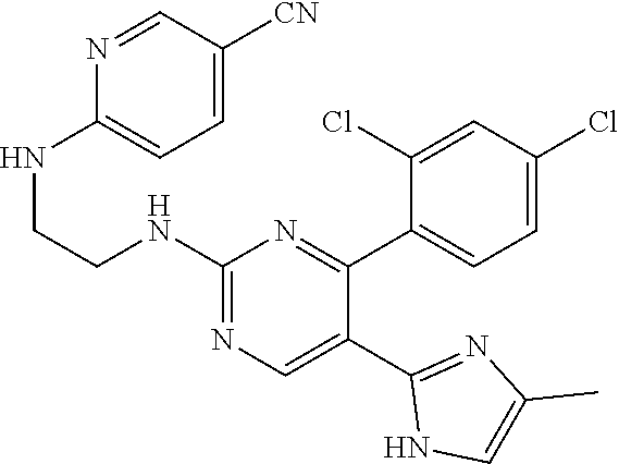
C1(NCCNC2=CC=C([CN])C=N2)=NC=C(C2=NC(C)=CN2)C(C2=CC=C(Cl)C=C2Cl)=N1
